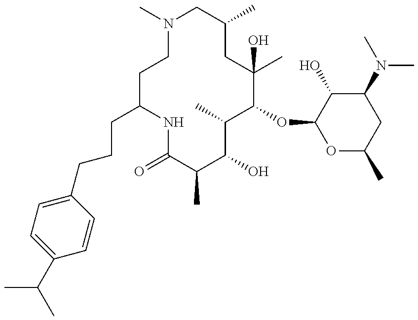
C1(CCCC2=CC=C(C(C)C)C=C2)CCN(C)CC(C)CC(C)(O)C(OC2OC(C)CC(N(C)C)C2O)C(C)C(O)C(C)C(=O)N1
